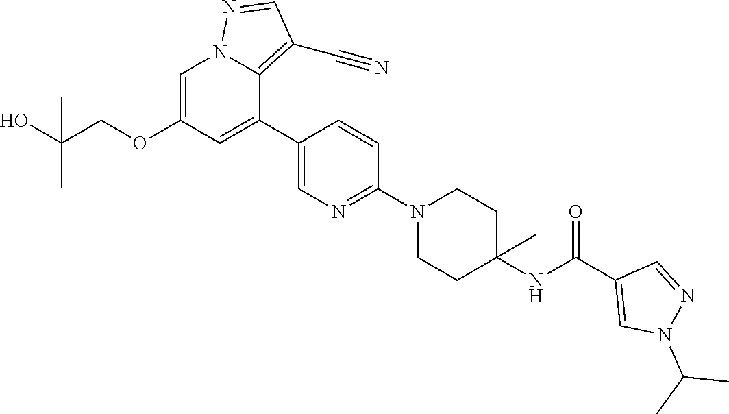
C1=C(OCC(O)(C)C)C=C(C2=CN=C(N3CCC(NC(C4=CN(C(C)C)N=C4)=O)(C)CC3)C=C2)C2=C(C#N)C=NN12
